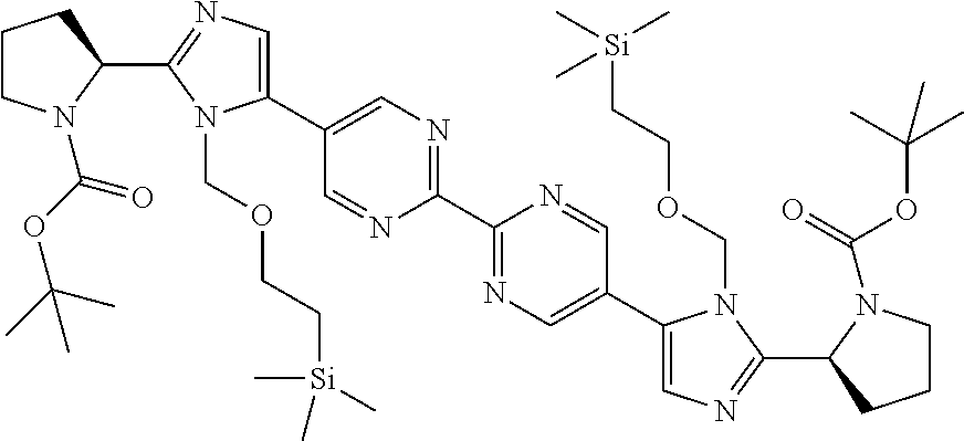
C1(C2CCCN2C(OC(C)(C)C)=O)=NC=C(C2=CN=C(C3=NC=C(C4=CN=C(C5CCCN5C(OC(C)(C)C)=O)N4COCC[Si](C)(C)C)C=N3)N=C2)N1COCC[Si](C)(C)C
